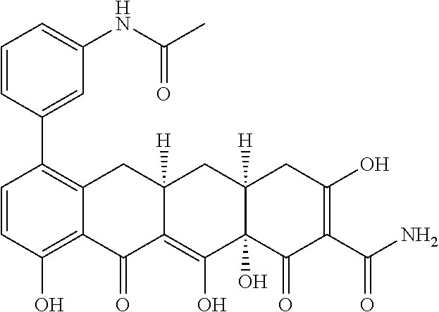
C1=CC(O)=C2C(=C1C1=CC(NC(C)=O)=CC=C1)CC1([H])C(=C(O)C3(O)C([H])(C1)CC(O)=C(C(N)=O)C3=O)C2=O
